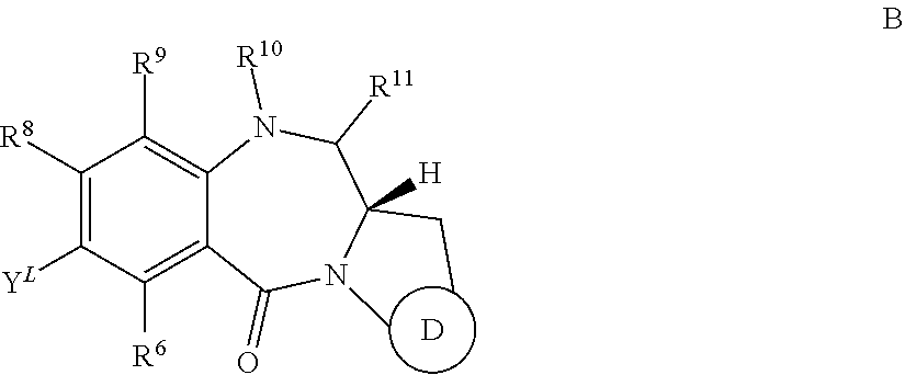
C1([R8])=C([YL])C([R6])=C2C(=C1[R9])N([R10])C([R11])C(CC)([H])N(C)C2=O.[D]
